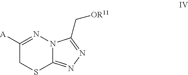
C1([A])=NN2C(=NN=C2C[OR11])SC1
